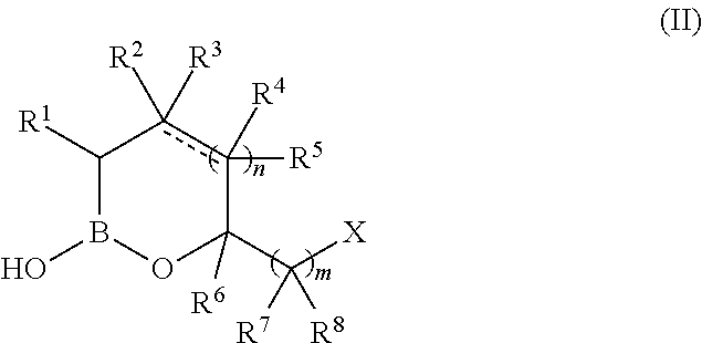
C1([R1])B(O)OC(C([X])([R7])[R8])([R6])c([R5])([R4])c1([R3])[R2]
